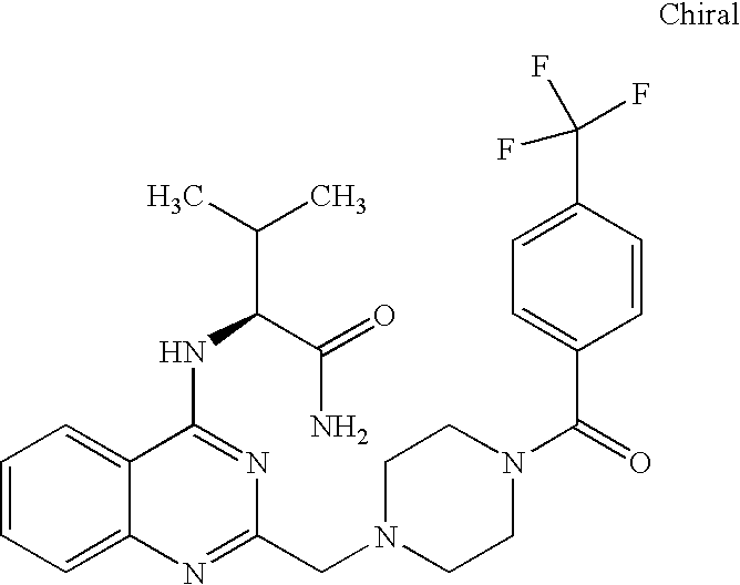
C1=CC=C2C(=C1)C(NC(C(C)C)C(=O)N)=NC(CN1CCN(C(C3=CC=C(C(F)(F)F)C=C3)=O)CC1)=N2
